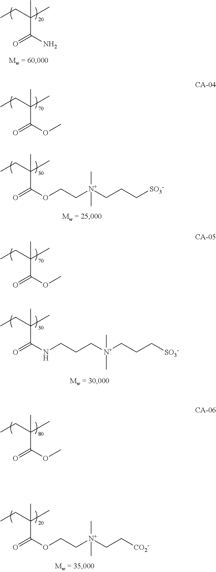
CCC(C)(C(N)=O)C.CCC(C)(C(OC)=O)C.CCC(C)(C(OCC[N+](CCC[SO3-])(C)C)=O)C.CCC(C)(C(OC)=O)C.CCC(C)(C(NCCC[N+](CCC[SO3-])(C)C)=O)C.CCC(C)(C(OC)=O)C.CCC(C)(C(OCC[N+](CC[CO2-])(C)C)=O)C
